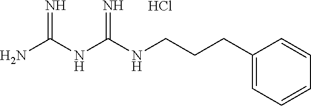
C(CCC1=CC=CC=C1)NC(NC(N)=N)=N.Cl
